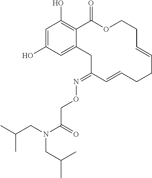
C1=C(O)C=C2C(=C1O)C(=O)OCCC=CCCC=CC(=NOCC(N(CC(C)C)CC(C)C)=O)C2
